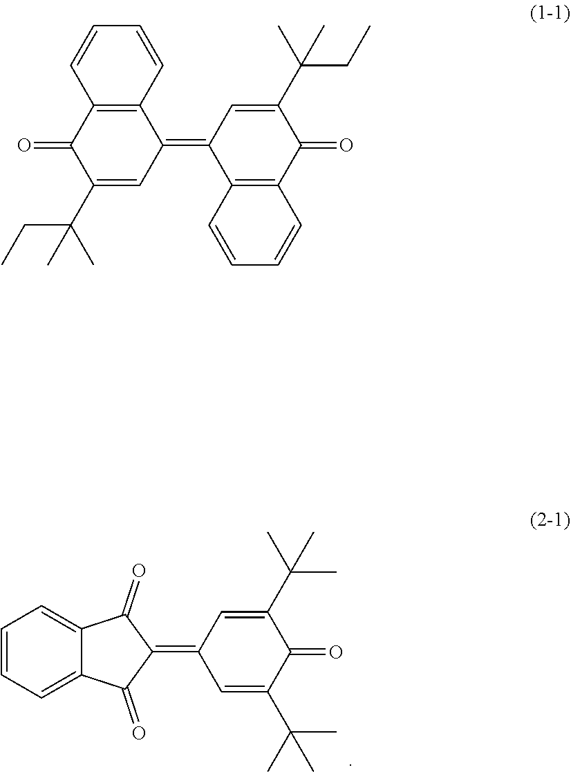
C1=CC=C2C(=C1)C(=O)C(=C1C=C(C(C)(C)C)C(=O)C(C(C)(C)C)=C1)C2=O.C12=C(C(=O)C(C(C)(CC)C)=CC1=C1C3=C(C(=O)C(C(C)(CC)C)=C1)C=CC=C3)C=CC=C2
